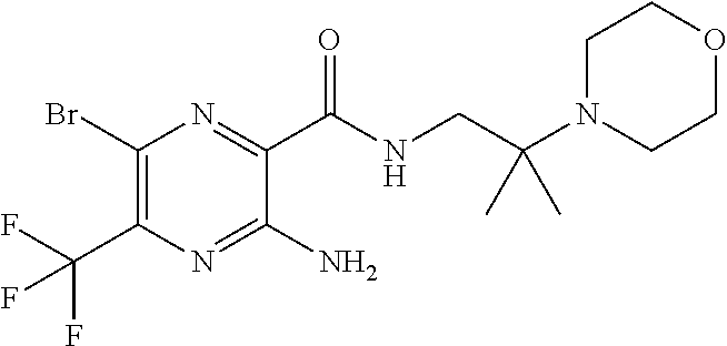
C1(Br)=C(C(F)(F)F)N=C(N)C(C(NCC(N2CCOCC2)(C)C)=O)=N1
